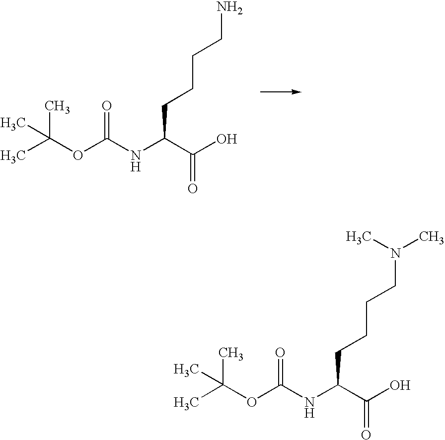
CC(OC(NC(C(O)=O)CCCCN)=O)(C)C.CC(OC(NC(C(O)=O)CCCCN(C)C)=O)(C)C
